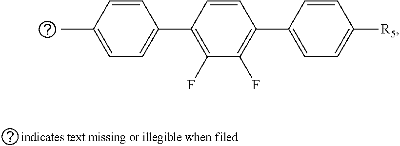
CC1=CC=C(C2=C(F)C(F)=C(C3=CC=C([R5])C=C3)C=C2)C=C1
